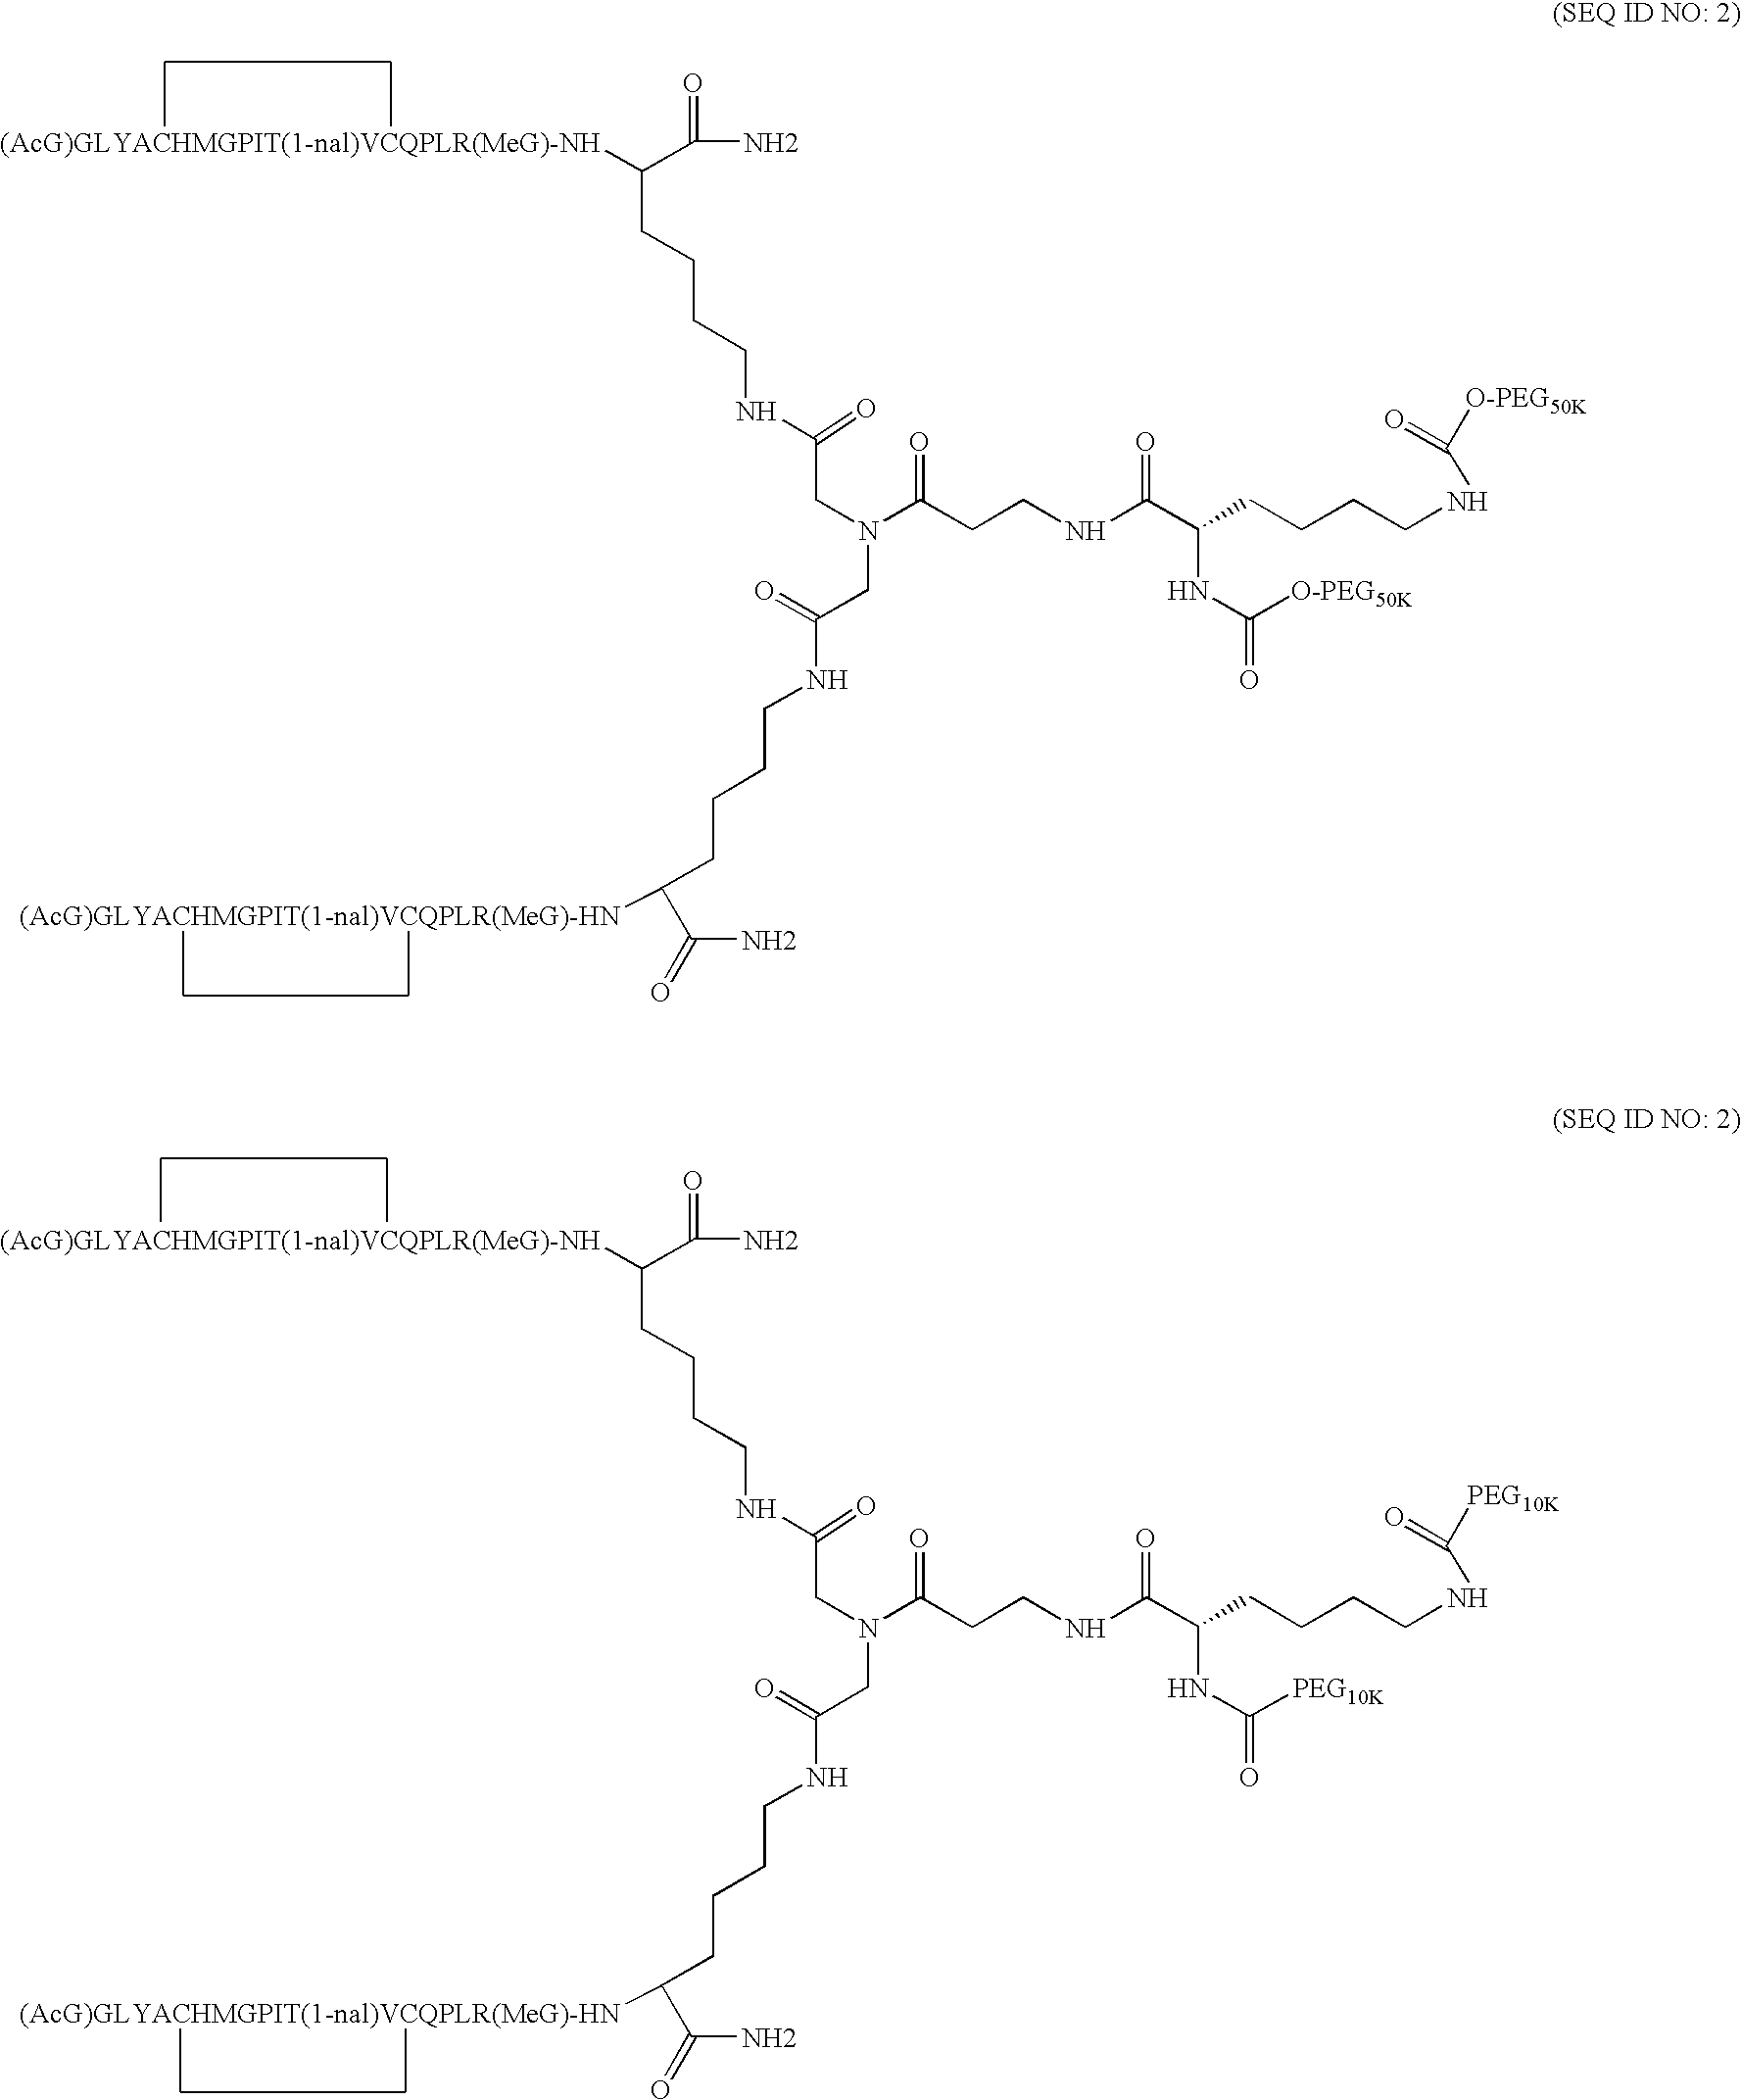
C(CCCCNC(CN(CC(=O)NCCCCC(C(=O)N)[(AcG)GLYACHMGPIT(1-nal)VCQPLR(MeG)-HN])C(CCNC(C(CCCCNC([O-PEG50K])=O)NC(=O)[O-PEG50K])=O)=O)=O)(C(=O)N)[(AcG)GLYACHMGPIT(1-nal)VCQPLR(MeG)-NH].C(CCCCNC(CN(CC(=O)NCCCCC(C(=O)N)[(AcG)GLYACHMGPIT(1-nal)VCQPLR(MeG)-HN])C(CCNC(C(CCCCNC([PEG10K])=O)NC(=O)[PEG10K])=O)=O)=O)(C(=O)N)[(AcG)GLYACHMGPIT(1-nal)VCQPLR(MeG)-NH]
